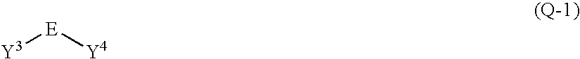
[Y3][E][Y4]
